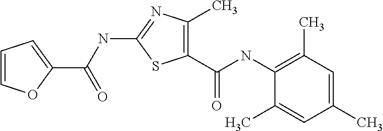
C1(C(NC2=C(C)C=C(C)C=C2C)=O)=C(C)N=C(NC(C2=CC=CO2)=O)S1
